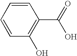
C1=CC(O)=C(C(=O)O)C=C1
